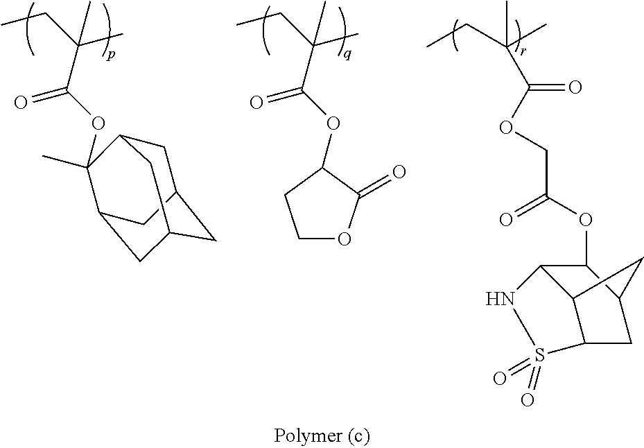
C(C(OC1(C)C2CC3CC(CC1C3)C2)=O)(CC)(C)C.C(C(OC1C(=O)OCC1)=O)(CC)(C)C.C(C)(CC)(C)C(OCC(OC1C2C3C(CC1C3)S(=O)(=O)N2)=O)=O
